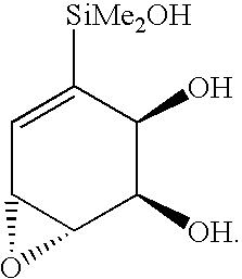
C1=C([SiMe2OH])C(O)C([OH])C2C1O2
